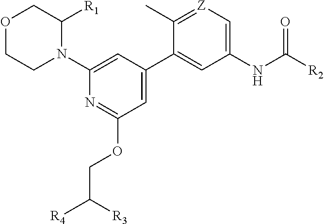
C1=C(C2=CC(NC([R2])=O)=C[Z]=C2C)C=C(N2C([R1])COCC2)N=C1OCC([R4])[R3]
